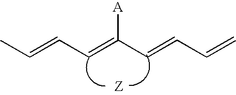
C(=CC=C(C=CC=C)[A])C
